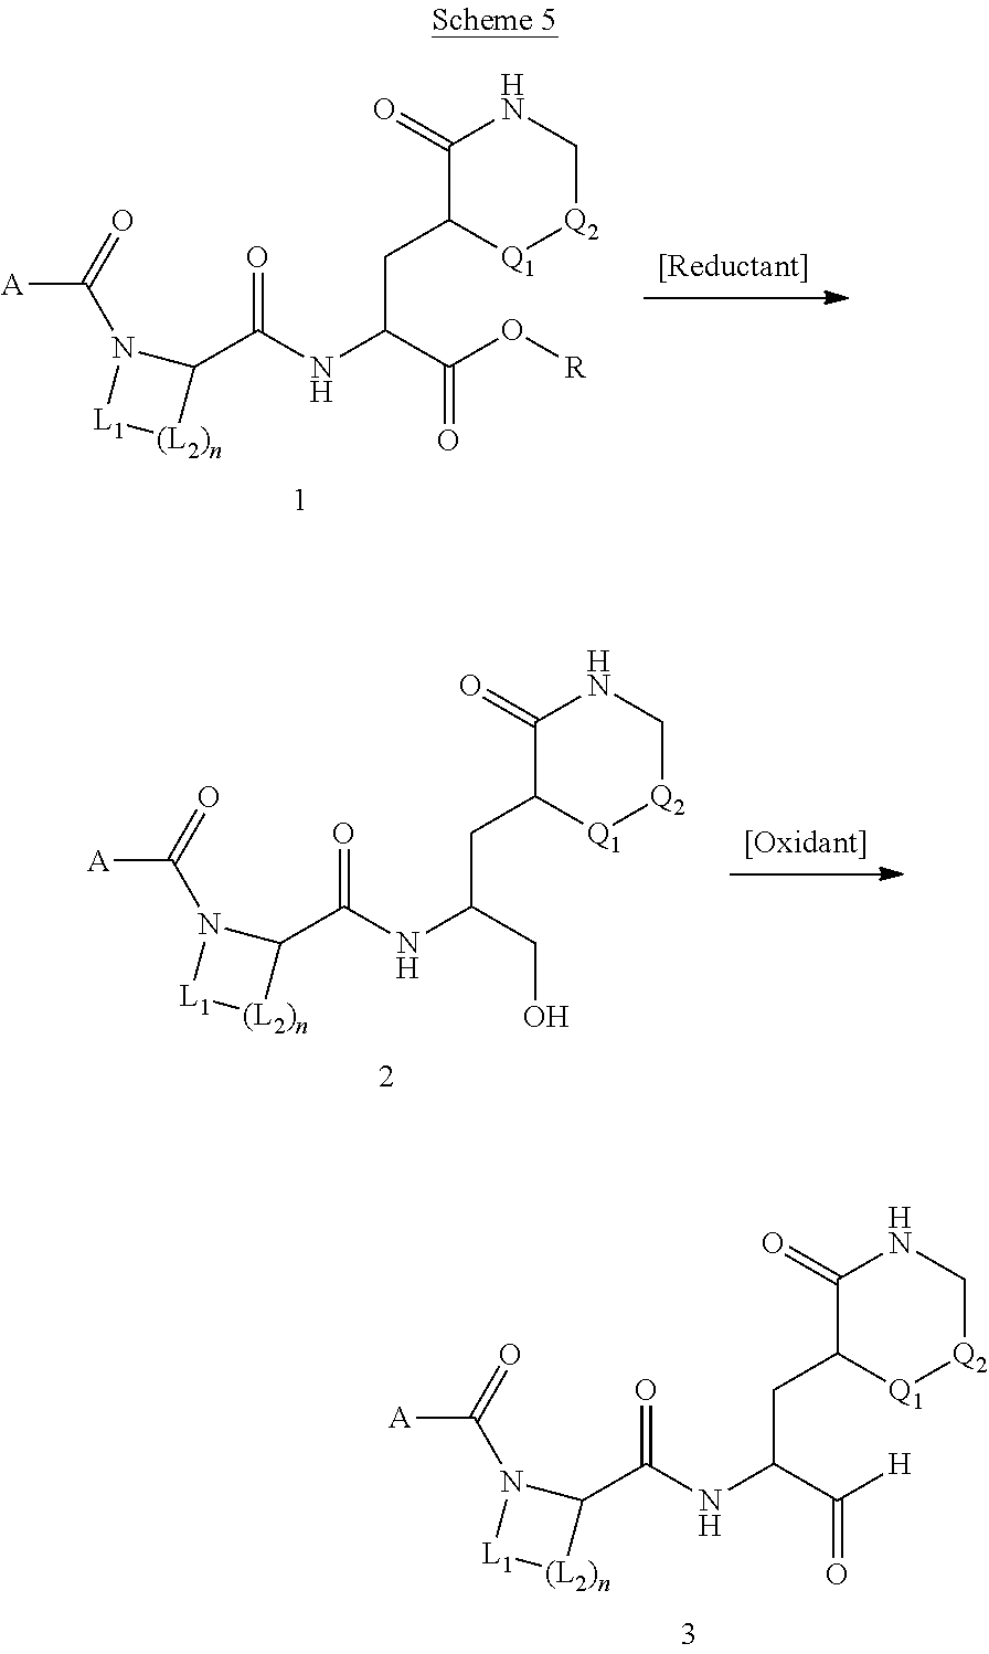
C1(=O)C(CC(NC(C2N(C(=O)[A])[L1][(L2)n]2)=O)C(O[R])=O)[Q1][Q2]CN1.C1(=O)C(CC(NC(C2N(C(=O)[A])[L1][(L2)n]2)=O)CO)[Q1][Q2]CN1.C1(=O)C(CC(NC(C2N(C(=O)[A])[L1][(L2)n]2)=O)C([H])=O)[Q1][Q2]CN1
